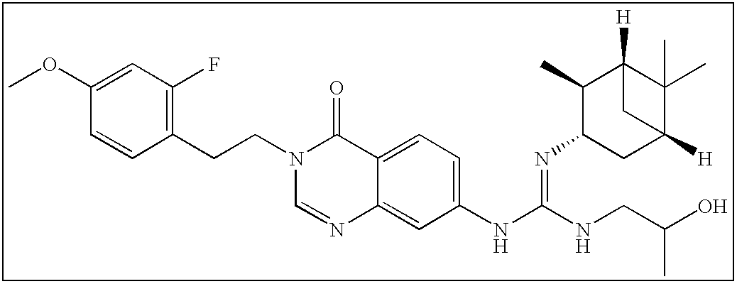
C1(OC)=CC(F)=C(CCN2C=NC3=CC(NC(=NC4CC5([H])C(C)(C)C([H])(C4C)C5)NCC(O)C)=CC=C3C2=O)C=C1
